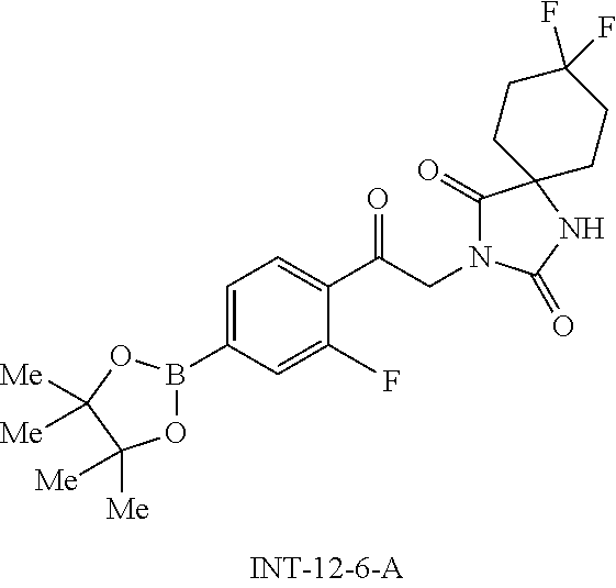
O1B(C2=CC=C(C(CN3C(=O)C4(NC3=O)CCC(F)(F)CC4)=O)C(F)=C2)OC([Me])([Me])C1([Me])[Me]
